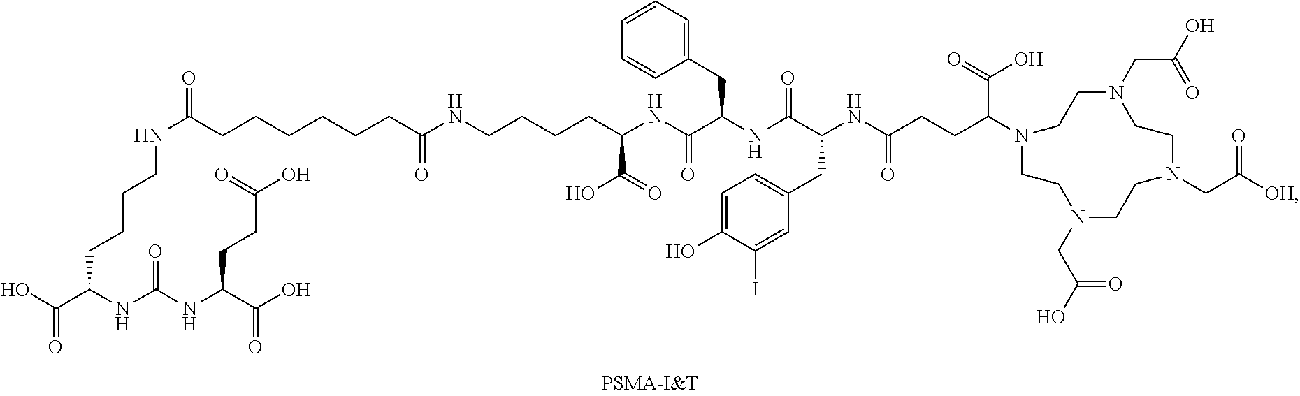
C(CC(NC(NC(C(O)=O)CCCCNC(CCCCCCC(NCCCCC(NC(C(NC(C(NC(CCC(C(=O)O)N1CCN(CC(O)=O)CCN(CC([OH])=O)CCN(CC(O)=O)CC1)=O)CC1=CC=C(O)C(I)=C1)=O)CC1=CC=CC=C1)=O)C(=O)O)=O)=O)=O)C(O)=O)C(O)=O
